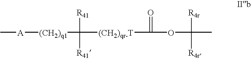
C[A][(CH2)q1]C([(CH2)qr-T]C(OC(C)([R4r])[R4r])=O)([R41])[R41]
